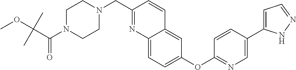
C(C(N1CCN(CC2=NC3=CC=C(OC4=NC=C(C5=CC=NN5)C=C4)C=C3C=C2)CC1)=O)(OC)(C)C
